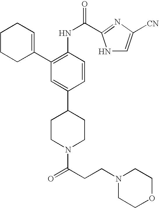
C1CCC(C2=C(NC(=O)C3=NC([CN])=CN3)C=CC(C3CCN(C(=O)CCN4CCOCC4)CC3)=C2)=CC1
